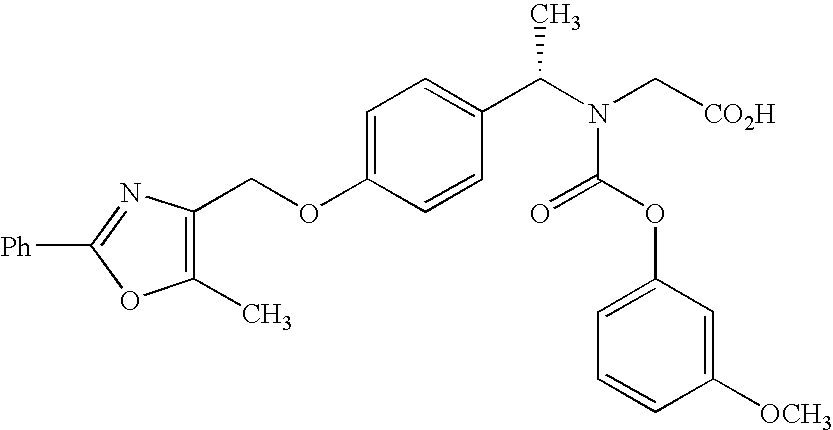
C1(C)=C(COC2=CC=C(C(N(C[CO2H])C(OC3=CC=CC([OCH3])=C3)=O)C)C=C2)N=C([Ph])O1
